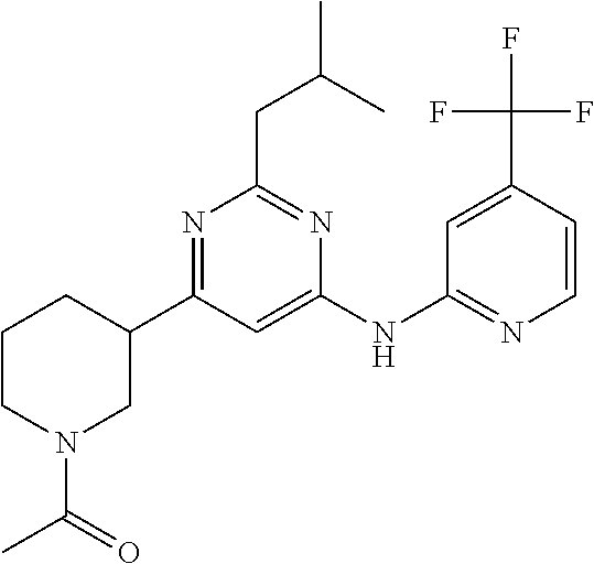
C1CN(C(C)=O)CC(C2=NC(CC(C)C)=NC(NC3=NC=CC(C(F)(F)F)=C3)=C2)C1
